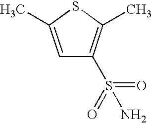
C1=C(C)SC(C)=C1S(=O)(=O)N
